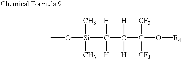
CO[Si](C)(C)C([H])([H])C([H])([H])C([CF3])([CF3])O[R4]
